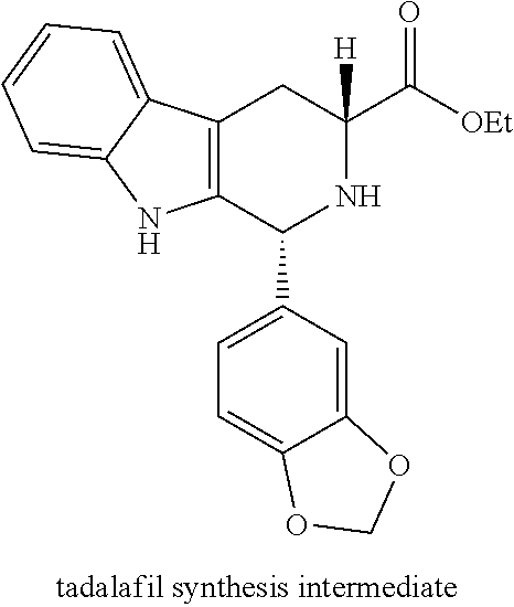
C12=CC(C3NC(C([OEt])=O)([H])CC4=C3NC3=CC=CC=C43)=CC=C1OCO2
